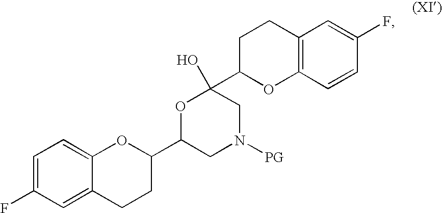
C1=C(F)C=C2C(=C1)OC(C1CN([PG])CC(C3OC4=C(CC3)C=C(F)C=C4)(O)O1)CC2
